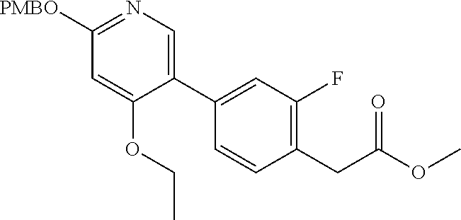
C1(C2=CN=C([PMBO])C=C2OCC)=CC(F)=C(CC(OC)=O)C=C1
